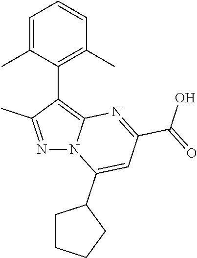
N1=C(C)C(C2=C(C)C=CC=C2C)=C2N1C(C1CCCC1)=CC(C(=O)O)=N2
